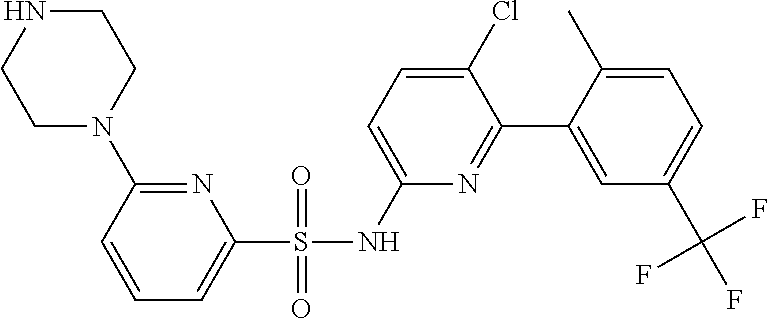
C1=C(C)C(C2=NC(NS(C3=CC=CC(N4CCNCC4)=N3)(=O)=O)=CC=C2Cl)=CC(C(F)(F)F)=C1
